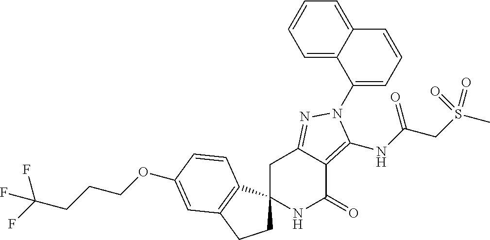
C1C2(C3=C(C1)C=C(OCCCC(F)(F)F)C=C3)NC(=O)C1=C(NC(CS(C)(=O)=O)=O)N(C3=CC=CC4=CC=CC=C34)N=C1C2
